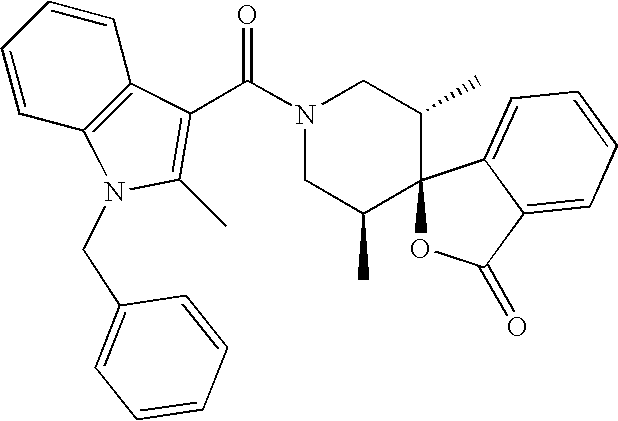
N1(C(C2=C(C)N(CC3=CC=CC=C3)C3=C2C=CC=C3)=O)CC(C)C2(C(C)C1)OC(=O)C1=CC=CC=C21
